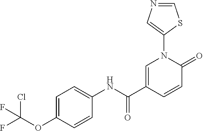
C1=C(C(NC2=CC=C(OC(F)(Cl)F)C=C2)=O)C=CC(=O)N1C1=CN=CS1
